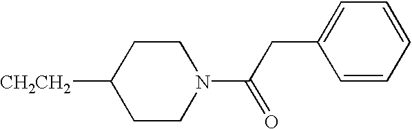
C1CN(C(CC2=CC=CC=C2)=O)CCC1[CH2CH2]
